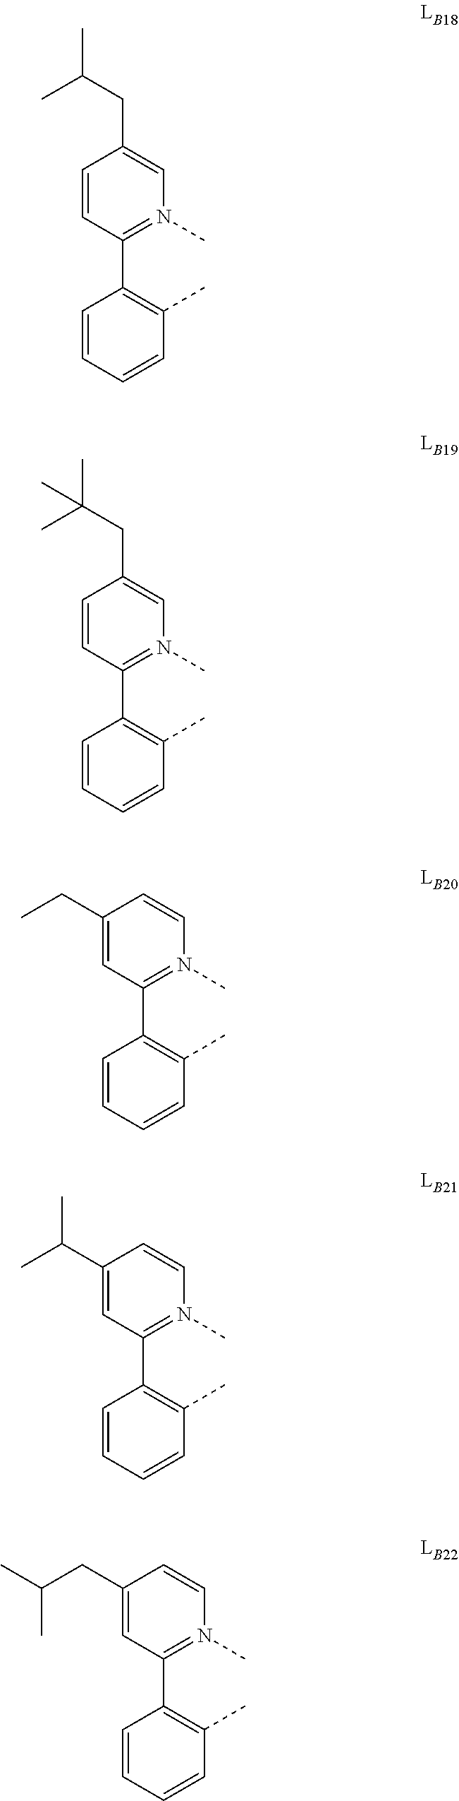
C1=CC(C2=C(C)C=CC=C2)=N(C)C=C1CC(C)C.C1=CC(C2=C(C)C=CC=C2)=N(C)C=C1CC(C)(C)C.C1(CC)=CC(C2=C(C)C=CC=C2)=N(C)C=C1.C1(C(C)C)=CC(C2=C(C)C=CC=C2)=N(C)C=C1.C1(CC(C)C)=CC(C2=C(C)C=CC=C2)=N(C)C=C1
